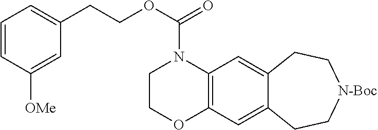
C1COC2=C(N1C(OCCC1=CC=CC([OMe])=C1)=O)C=C1C(=C2)CC[N-Boc]CC1
